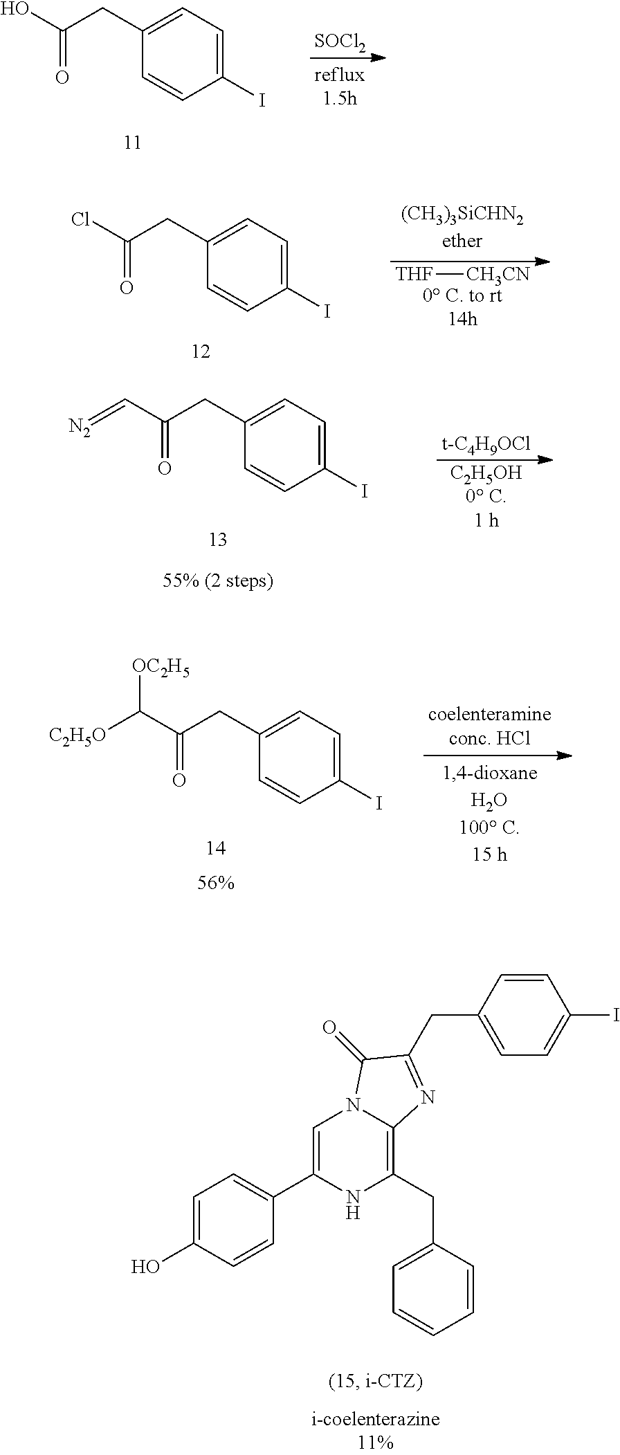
[SOCl2].C1(CC(O)=O)=CC=C(I)C=C1.[THF][CH3CN].C1(CC(Cl)=O)=CC=C(I)C=C1.C1=C(O)C=CC(C2=CN3C(=C(CC4=CC=CC=C4)N2)N=C(CC2=CC=C(I)C=C2)C3=O)=C1.[t-C4H9OCl].[C2H5OH0 C.1 h].[N2]=CC(CC1=CC=C(I)C=C1)=O.[C2H5O]C(C(CC1=CC=C(I)C=C1)=O)[OC2H5]
